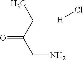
C(N)C(CC)=O.[H]Cl
